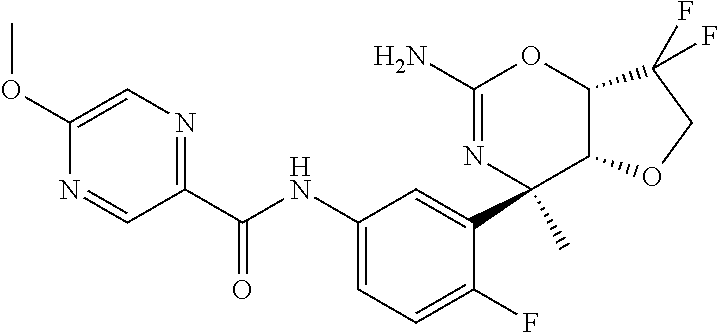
C1(C(NC2=CC=C(F)C(C3(C)C4C(OC(N)=N3)C(F)(F)CO4)=C2)=O)=NC=C(OC)N=C1
